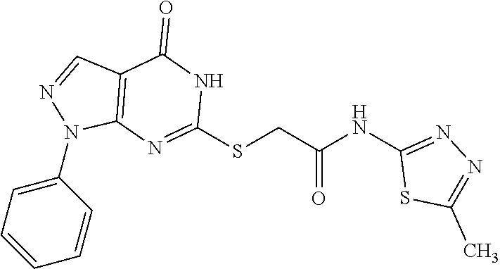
C1(N2C3=C(C=N2)C(=O)NC(SCC(NC2=NN=C(C)S2)=O)=N3)=CC=CC=C1
